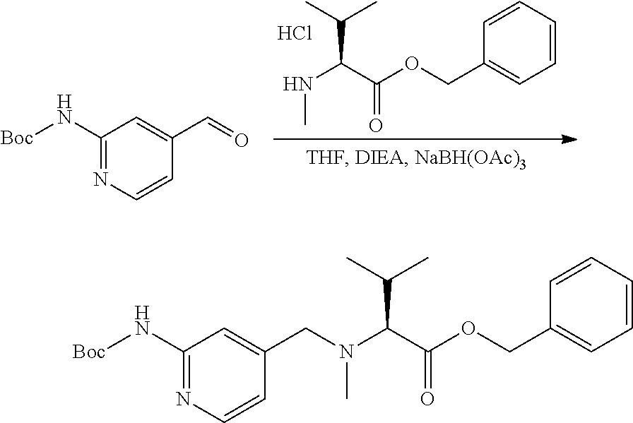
C1(N[Boc])=NC=CC(CN(C(C(OCC2=CC=CC=C2)=O)C(C)C)C)=C1.C1=CC=CC(COC(C(NC)C(C)C)=O)=C1.Cl.C1(N[Boc])=NC=CC(C=O)=C1
